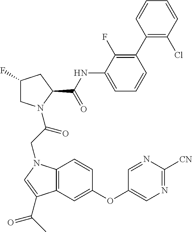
C12=C(C=C(OC3=CN=C([CN])N=C3)C=C1)C(C(C)=O)=CN2CC(=O)N1CC(F)CC1C(NC1=CC=CC(C2=C(Cl)C=CC=C2)=C1F)=O
